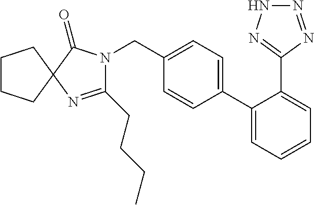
C1CCC2(C1)C(=O)N(CC1=CC=C(C3=CC=CC=C3C3=NNN=N3)C=C1)C(CCCC)=N2
